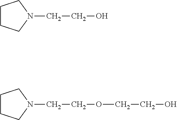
C1CCN(CCO)C1.C1CCN(CCOCCO)C1
